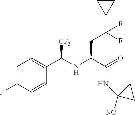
C1(C(CC(C(=O)NC2([NC])CC2)NC(C2=CC=C(F)C=C2)[CF3])(F)F)CC1
